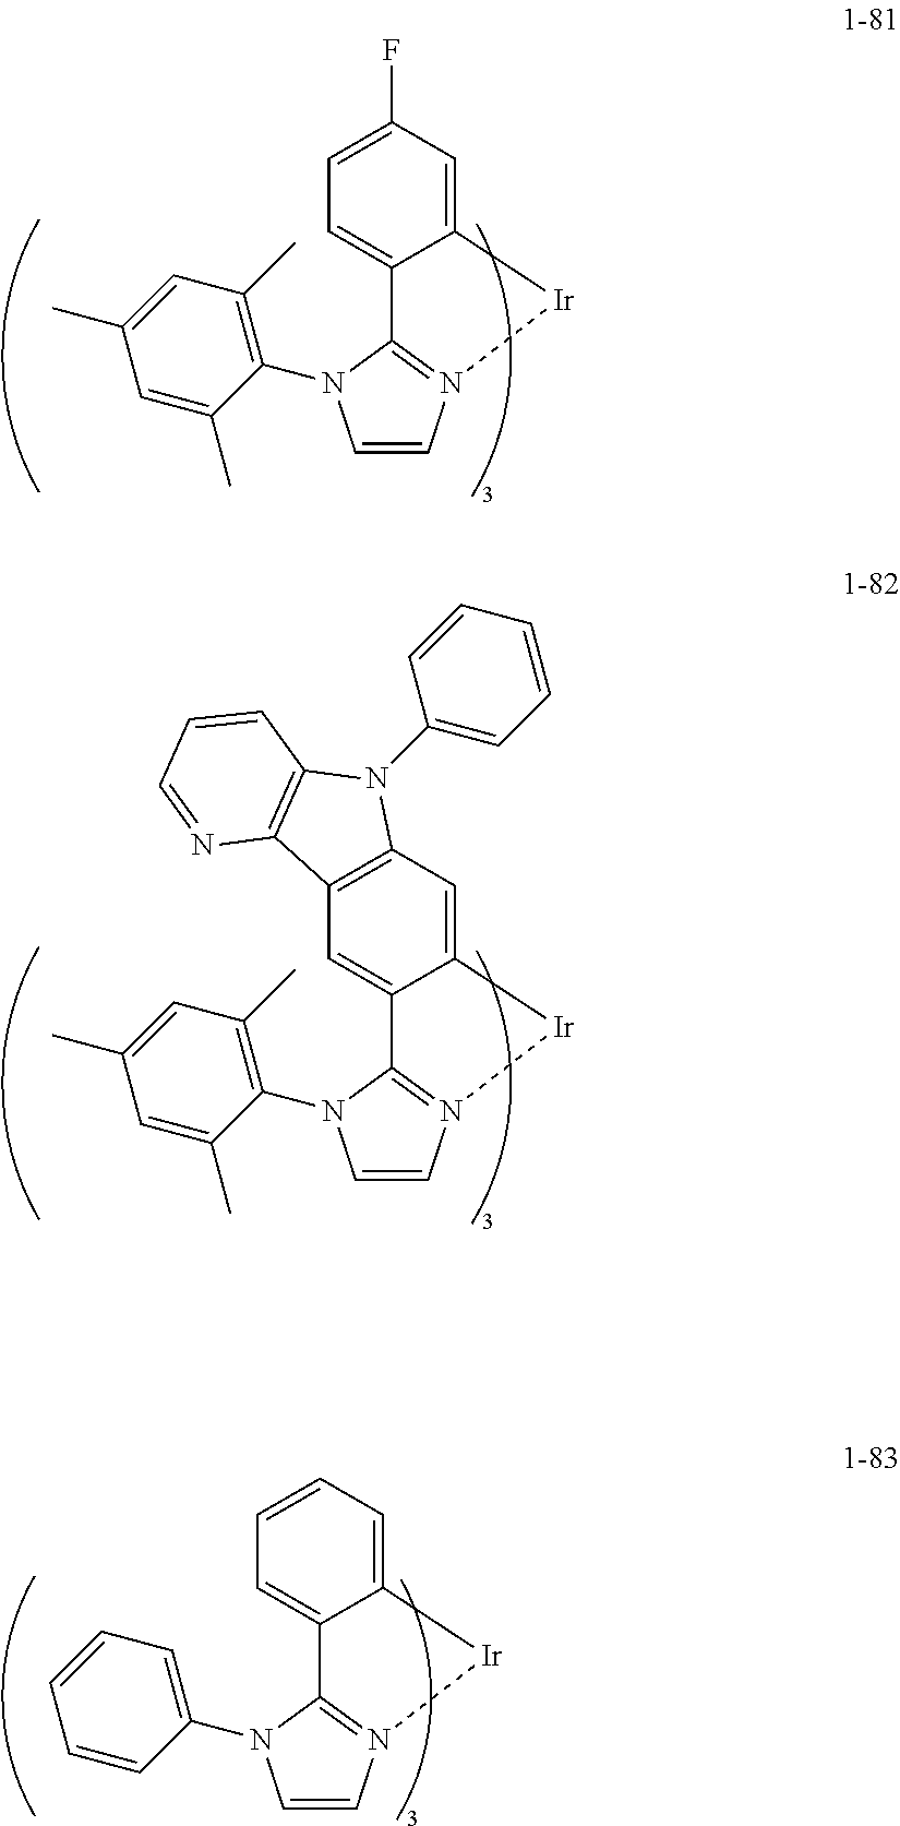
C12=CC(F)=CC=C1C1=N(C=CN1C1=C(C)C=C(C)C=C1C)[Ir]2.C12=CC3=C(C=C1C1=N(C=CN1C1=C(C)C=C(C)C=C1C)[Ir]2)C1=C(N3C2=CC=CC=C2)C=CC=N1.C12=CC=CC=C1C1=N(C=CN1C1=CC=CC=C1)[Ir]2
